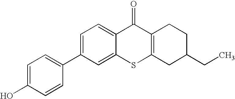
C1=C(C2=CC=C(O)C=C2)C=C2C(=C1)C(=O)C1=C(S2)CC(CC)CC1
